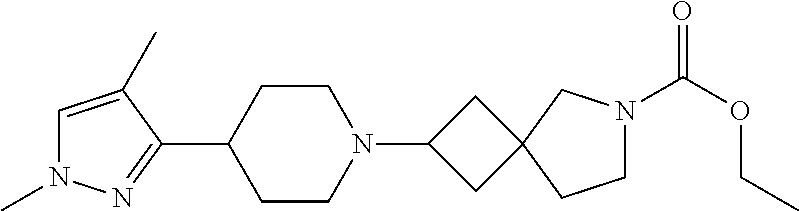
C1=C(C)C(C2CCN(C3CC4(C3)CCN(C(OCC)=O)C4)CC2)=NN1C
